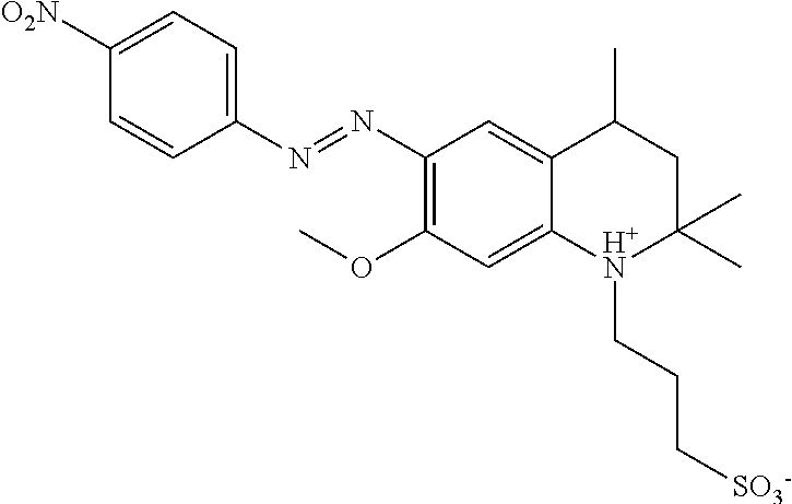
C1(N=NC2=CC=C([O2N])C=C2)=C(OC)C=C2C(=C1)C(C)CC(C)(C)[H+N]2CCC[SO3-]
